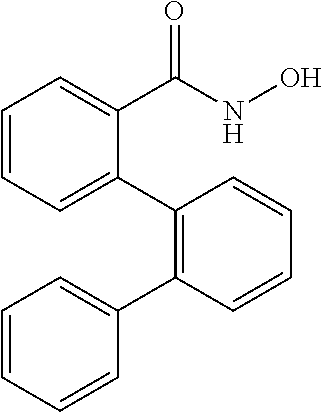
C1=CC=C(C2=C(C3=CC=CC=C3)C=CC=C2)C(C(NO)=O)=C1
